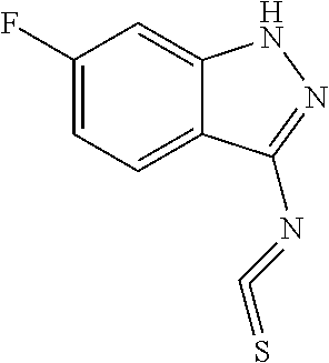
C1(F)=CC=C2C(=C1)NN=C2N=C=S
